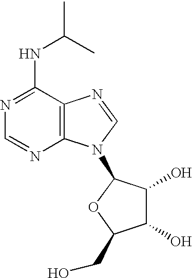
C12=C(N=CN1C1C(O)C(O)C(CO)O1)C(NC(C)C)=NC=N2
